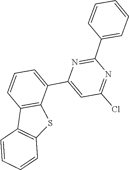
N1=C(Cl)C=C(C2=CC=CC3=C2SC2=C3C=CC=C2)N=C1C1=CC=CC=C1
